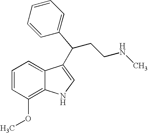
C1=CC(OC)=C2C(=C1)C(C(C1=CC=CC=C1)CCNC)=CN2
